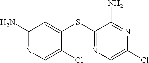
C1(N)=NC=C(Cl)C(SC2=NC=C(Cl)N=C2N)=C1
